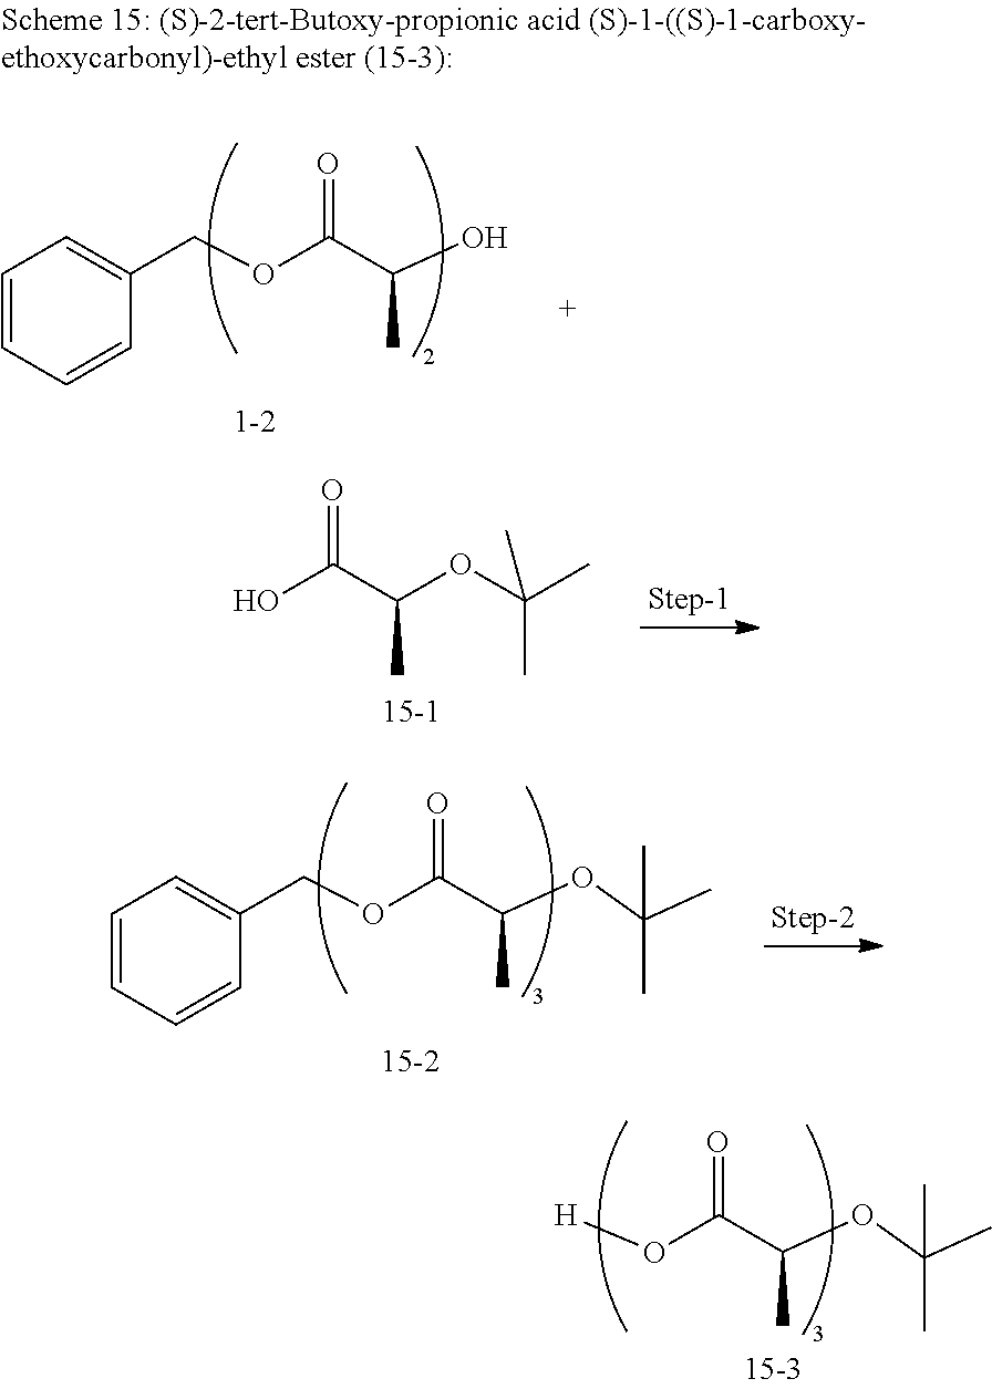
C1=CC=CC(COC(C(O)C)=O)=C1.OC(C(OC(C)(C)C)C)=O.C1=CC=CC(COC(C(OC(C)(C)C)C)=O)=C1.[H]OC(C(OC(C)(C)C)C)=O
